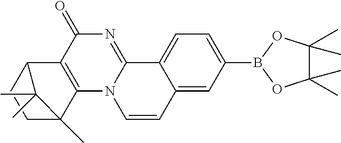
N1=C2N(C3=C(C1=O)C1CCC3(C)C1(C)C)C=CC1=CC(B3OC(C)(C)C(C)(C)O3)=CC=C21
